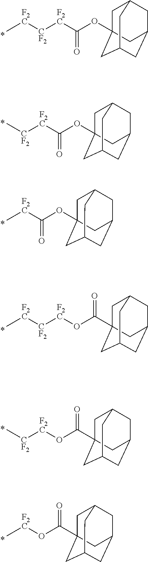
C1C2(OC([F2C][CF2][F2C]C)=O)CC3CC(CC1C3)C2.C1C2(OC([F2C][CF2]C)=O)CC3CC(CC1C3)C2.C1C2(OC([F2C]C)=O)CC3CC(CC1C3)C2.C1C2(C(O[F2C][CF2][F2C]C)=O)CC3CC(CC1C3)C2.C1C2(C(O[F2C][CF2]C)=O)CC3CC(CC1C3)C2.C1C2(C(O[F2C]C)=O)CC3CC(CC1C3)C2
